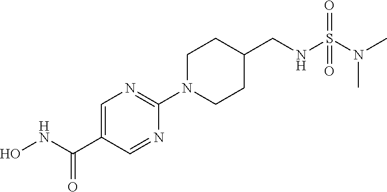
C1=NC(N2CCC(CNS(N(C)C)(=O)=O)CC2)=NC=C1C(=O)NO
